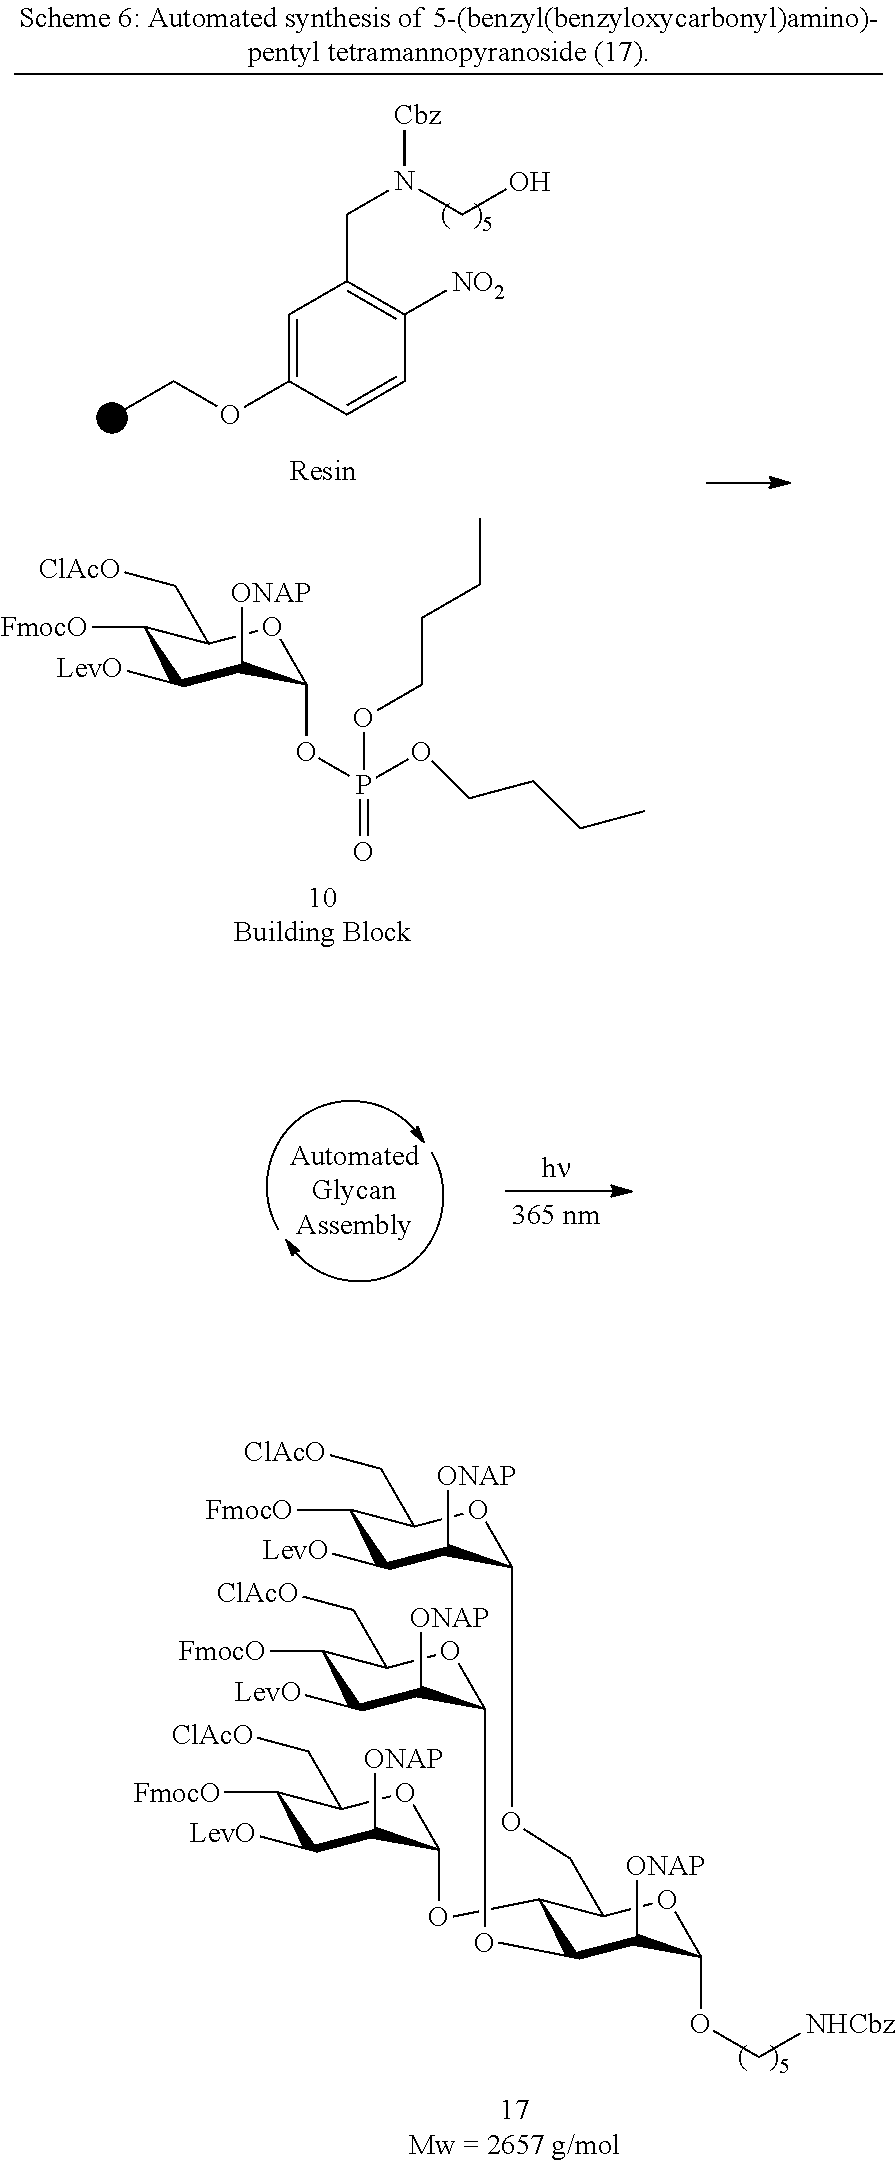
C1([FmocO])C([LevO])C([ONAP])C(OCC2C(OC3C([ONAP])C([LevO])C([FmocO])C(C[ClAcO])O3)C(OC3C([ONAP])C([LevO])C([FmocO])C(C[ClAcO])O3)C([ONAP])C(OC[NHCbz])O2)OC1C[ClAcO].C1=C(OCC)C=CC([NO2])=C1CN(CO)[Cbz].C1([FmocO])C([LevO])C([ONAP])C(OP(OCCCC)(OCCCC)=O)OC1C[ClAcO]
